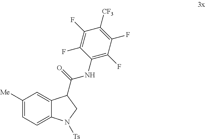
[Me]C1=CC=C2C(=C1)C(C(NC1=C(F)C(F)=C([CF3])C(F)=C1F)=O)CN2[Ts]
